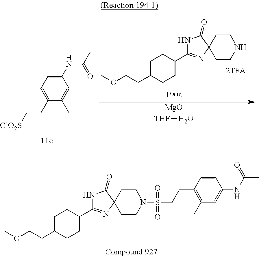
[MgO].[THF]O.C1C(CCOC)CCC(C2=NC3(CCNCC3)C(=O)N2)C1.C1(NC(C)=O)=CC=C(CC[ClO2S])C(C)=C1.C1C(CCOC)CCC(C2=NC3(CCN(S(CCC4=C(C)C=C(NC(C)=O)C=C4)(=O)=O)CC3)C(=O)N2)C1
